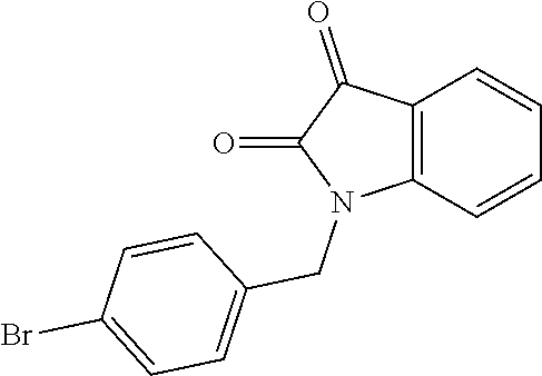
C12=C(C=CC=C1)N(CC1=CC=C(Br)C=C1)C(=O)C2=O
